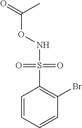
O=C(C)ONS(=O)(=O)C1=C(Br)C=CC=C1
